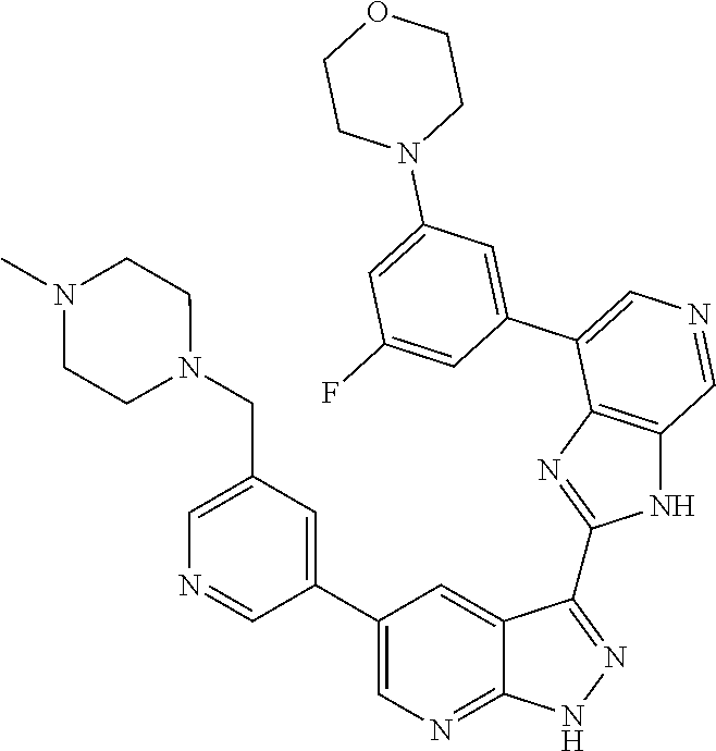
C1=C(CN2CCN(C)CC2)C=C(C2=CN=C3C(=C2)C(C2=NC4=C(N2)C=NC=C4C2=CC(N4CCOCC4)=CC(F)=C2)=NN3)C=N1
